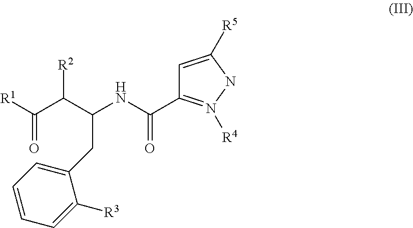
[R1]C(C(C(NC(C1=N([R4])NC([R5])=C1)=O)CC1=CC=CC=C1[R3])[R2])=O
